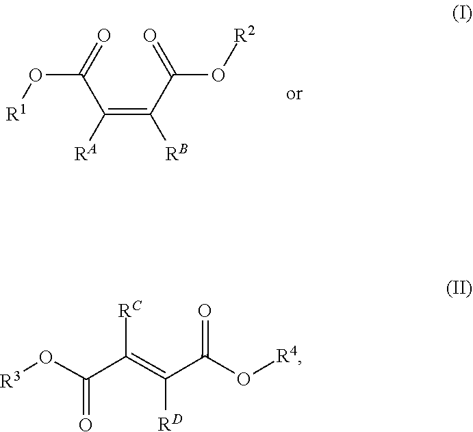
O([R2])C(C(=C([RA])C(O[R1])=O)[RB])=O.[R3]OC(=O)C([RC])=C(C(=O)O[R4])[RD]
